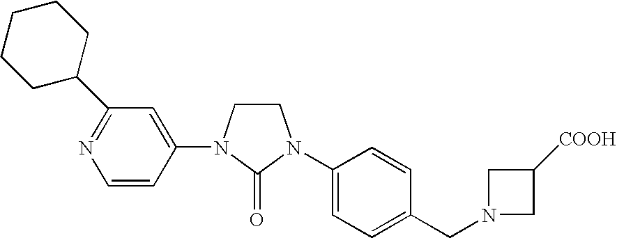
C1CN(C2=CC(C3CCCCC3)=NC=C2)C(=O)N1C1=CC=C(CN2CC([COOH])C2)C=C1
